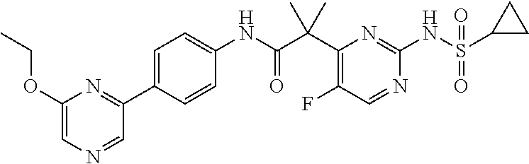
C1(C(C(NC2=CC=C(C3=NC(OCC)=CN=C3)C=C2)=O)(C)C)=C(F)C=NC(NS(C2CC2)(=O)=O)=N1
